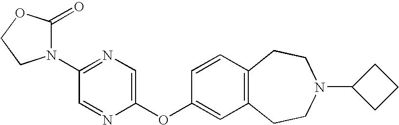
C1=NC(OC2=CC3=C(C=C2)CCN(C2CCC2)CC3)=CN=C1N1C(=O)OCC1
